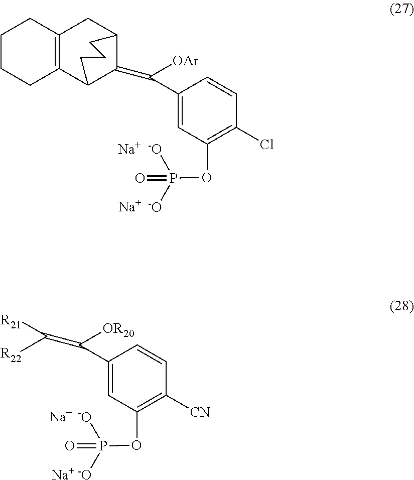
[Na].[Na].C1(C([OR20])=C([R22])[R21])=CC(OP(=O)([-O])[-O])=C([CN])C=C1.C1(C([OAr])=C2C3C4=C(CC2CCC3)CCCC4)=CC(OP(=O)([-O])[-O])=C(Cl)C=C1.[Na].[Na]
